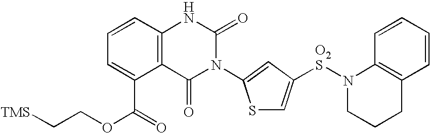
C12=C(C=CC=C1C(OCC[TMS])=O)NC(=O)N(C1=CC([O2S]N3CCCC4=C3C=CC=C4)=CS1)C2=O
